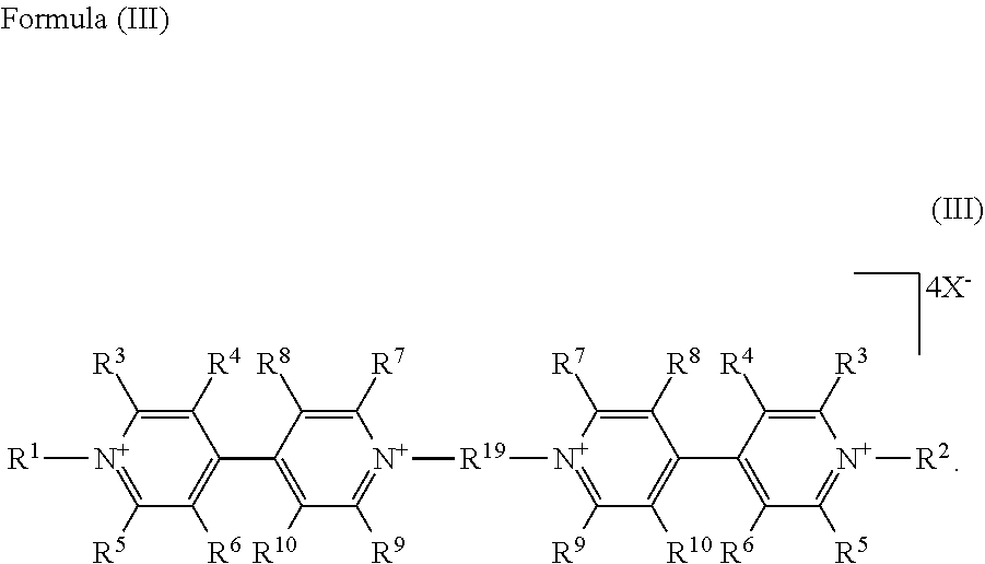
C1([R8])=C([R7])[N+]([R19][N+]2=C([R9])C([R10])=C(C3=C([R6])C([R5])=[N+]([R1])C([R3])=C3[R4])C([R8])=C2[R7])=C([R9])C([R10])=C1C1=C([R6])C([R5])=[N+]([R2])C([R3])=C1[R4]
